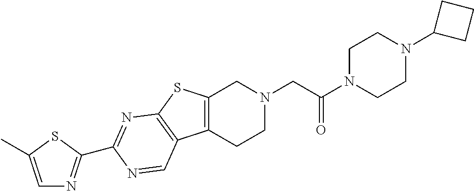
C1N(C(CN2CC3=C(CC2)C2=C(S3)N=C(C3=NC=C(C)S3)N=C2)=O)CCN(C2CCC2)C1
